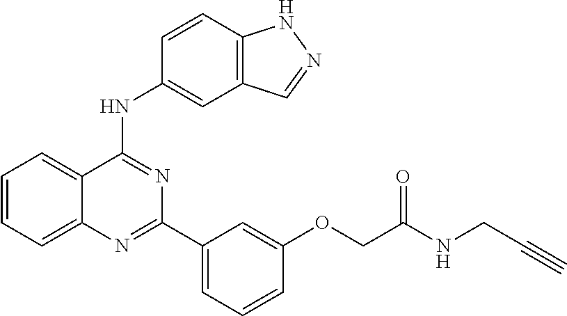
C1=CC=C2C(=C1)C(NC1=CC3=C(C=C1)NN=C3)=NC(C1=CC=CC(OCC(NCC#C)=O)=C1)=N2
